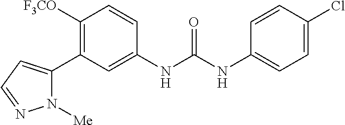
C1([OCF3])=C(C2=CC=NN2[Me])C=C(NC(=O)NC2=CC=C(Cl)C=C2)C=C1
